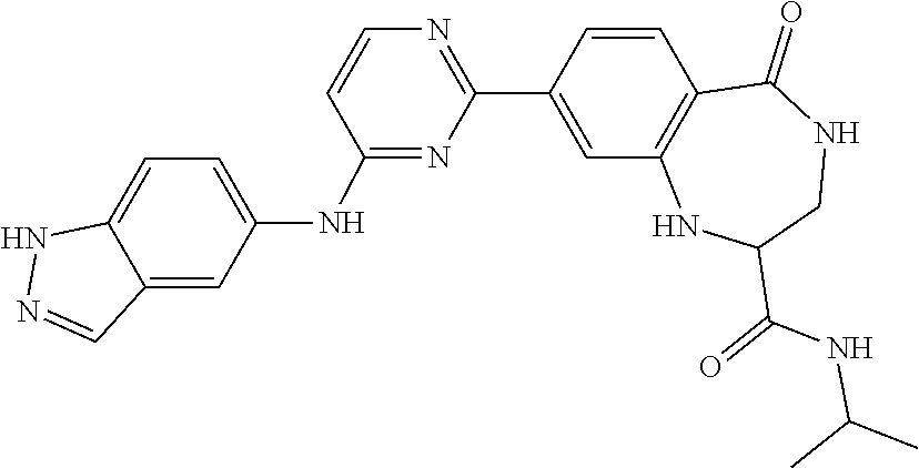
C1=CC2=C(C=C1C1=NC=CC(NC3=CC=C4C(=C3)C=NN4)=N1)NC(C(=O)NC(C)C)CNC2=O
